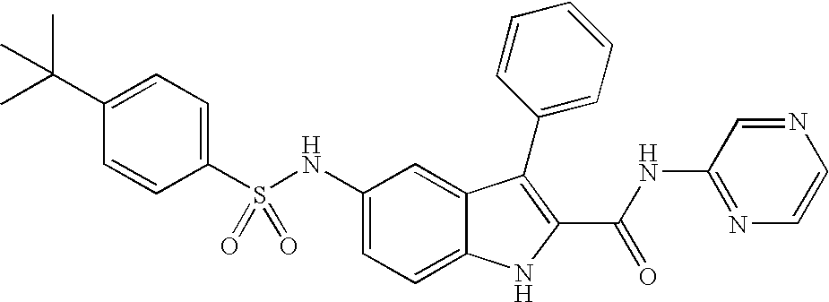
C1(C(C)(C)C)=CC=C(S(NC2=CC=C3C(=C2)C(C2=CC=CC=C2)=C(C(NC2=NC=CN=C2)=O)N3)(=O)=O)C=C1
